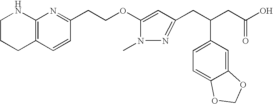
C1CCC2=C(N1)N=C(CCOC1=CC(CC(CC(O)=O)C3=CC=C4C(=C3)OCO4)=NN1C)C=C2
